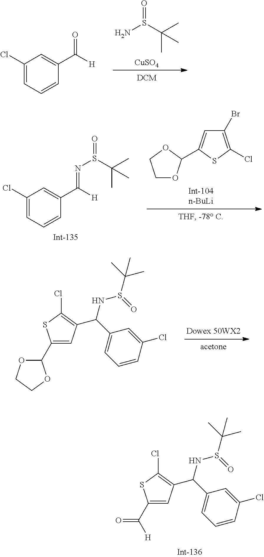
O=S(C(C)(C)C)N.[CuSO4].C1(Cl)=CC=CC(C([H])=O)=C1.C1(Cl)=CC=CC(C([H])=NS(=O)C(C)(C)C)=C1.C1OC(C2=CC(Br)=C(Cl)S2)OC1.C1(C([H])=O)=CC(C(C2=CC=CC(Cl)=C2)NS(=O)C(C)(C)C)=C(Cl)S1.C1(C2OCCO2)=CC(C(C2=CC=CC(Cl)=C2)NS(C(C)(C)C)=O)=C(Cl)S1
